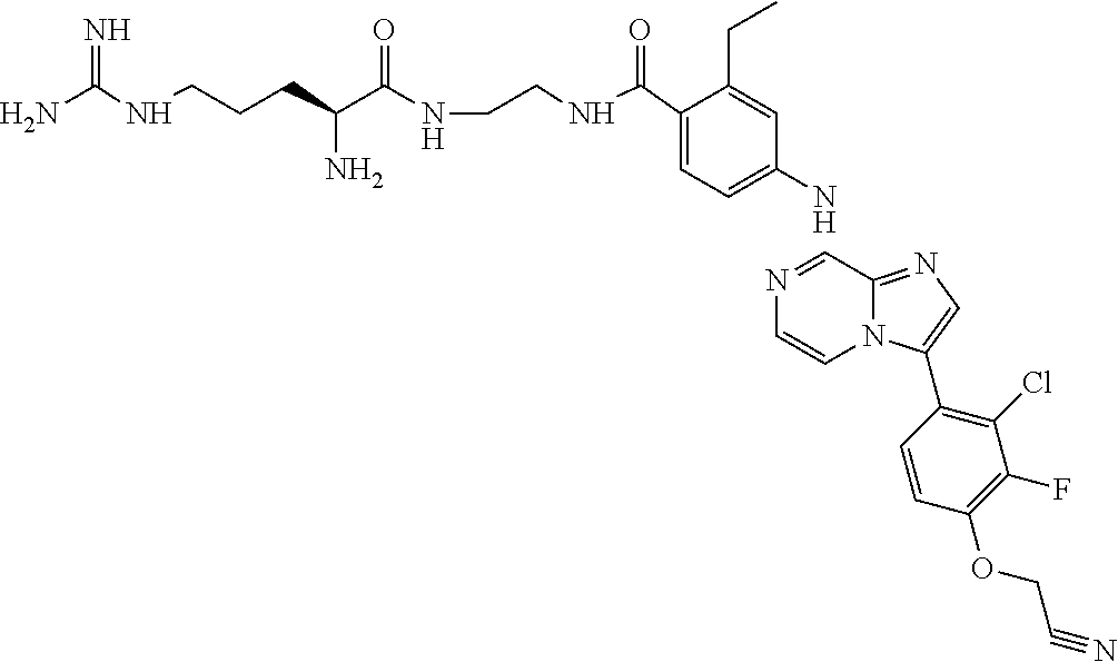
C1(C(NCCNC(C(CCCNC(N)=N)N)=O)=O)=CC=C(N)C=C1CC.C1=NC=CN2C1=NC=C2C1=C(Cl)C(F)=C(OCC#N)C=C1
